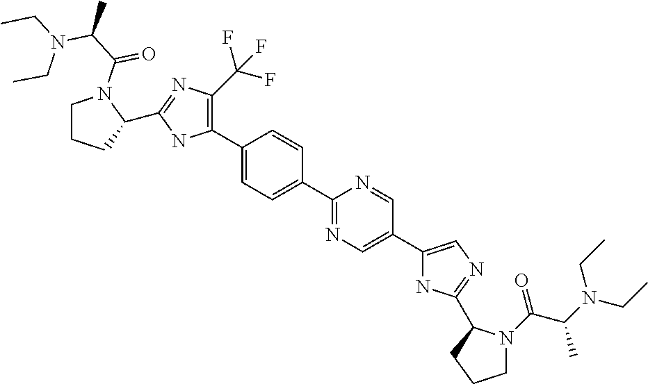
C1(C2=C(C(F)(F)F)N=C(C3CCCN3C(C(C)N(CC)CC)=O)N2)=CC=C(C2=NC=C(C3=CN=C(C4N(C(C(N(CC)CC)C)=O)CCC4)N3)C=N2)C=C1
